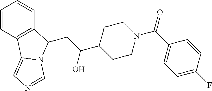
C1=CC2=C(C=C1)C(CC(C1CCN(C(C3=CC=C(F)C=C3)=O)CC1)O)N1C2=CN=C1
